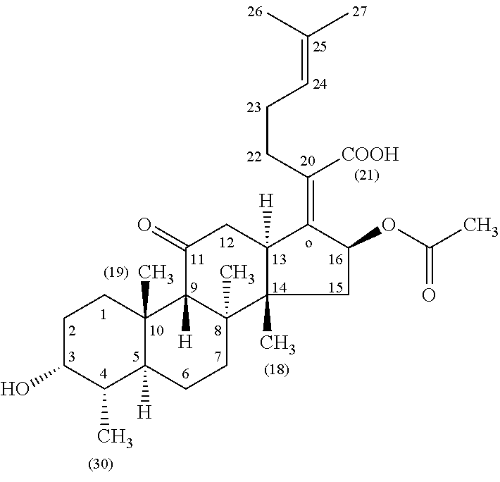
C1C(O)C(C)C2([H])C(C)(C1)C1([H])C(C)(CC2)C2(C)C([H])(CC1=O)C(=C(CCC=C(C)C)[COOH])C(OC(C)=O)C2
